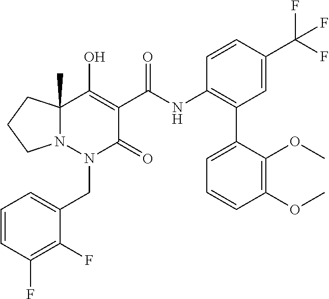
C1=CC(F)=C(F)C(CN2C(=O)C(C(=O)NC3=C(C4=CC=CC(OC)=C4OC)C=C(C(F)(F)F)C=C3)=C(O)C3(C)N2CCC3)=C1
